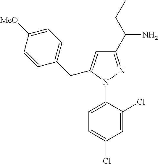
C1=C(N2N=C(C(N)CC)C=C2CC2=CC=C([MeO])C=C2)C(Cl)=CC(Cl)=C1
